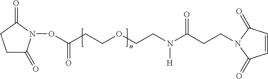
C(ON1C(=O)CCC1=O)(CCOCCN(C(CCN1C(=O)C=CC1=O)=O)[H])=O
